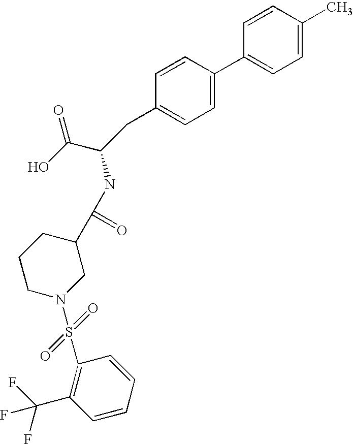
C1=CC(C)=CC=C1C1=CC=C(CC(C(O)=O)NC(C2CCCN(S(=O)(=O)C3=C(C(F)(F)F)C=CC=C3)C2)=O)C=C1
